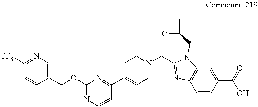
N1=C([CF3])C=CC(COC2=NC=CC(C3=CCN(CC4=NC5=C(C=C(C(=O)O)C=C5)N4CC4CCO4)CC3)=N2)=C1
